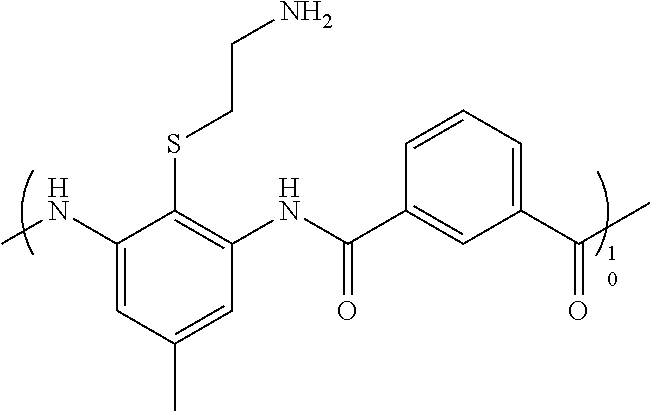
C1(NC)=CC(C)=CC(NC(C2=CC(C(C)=O)=CC=C2)=O)=C1SCCN
